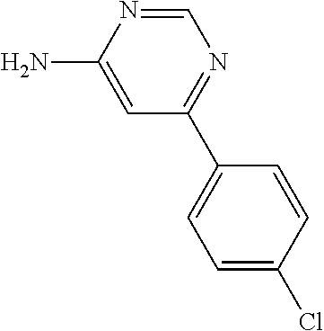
NC1=CC(C2=CC=C(Cl)C=C2)=NC=N1
